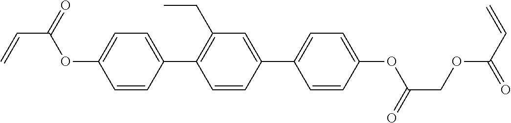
C1=C(OC(C=C)=O)C=CC(C2=C(CC)C=C(C3=CC=C(OC(COC(C=C)=O)=O)C=C3)C=C2)=C1
